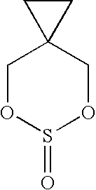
C1C2(C1)COS(=O)OC2
